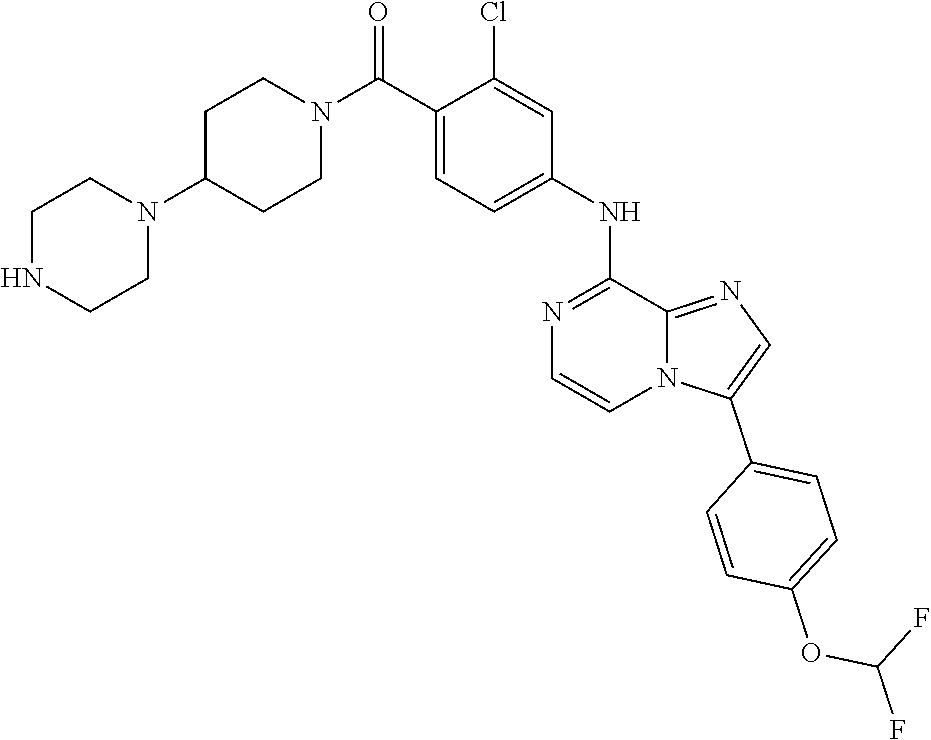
C1C(N2CCNCC2)CCN(C(C2=CC=C(NC3=NC=CN4C3=NC=C4C3=CC=C(OC(F)F)C=C3)C=C2Cl)=O)C1
